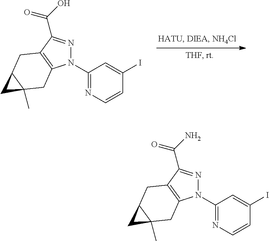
C1(N2N=C(C(O)=O)C3=C2CC2(C)C(C3)C2)=NC=CC(I)=C1.C1(N2N=C(C(N)=O)C3=C2CC2(C)C(C3)C2)=NC=CC(I)=C1
